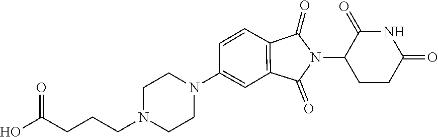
C1(N2C(=O)C3=C(C2=O)C=C(N2CCN(CCCC(O)=O)CC2)C=C3)CCC(=O)NC1=O
